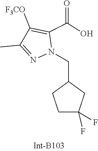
C1(C)=NN(CC2CCC(F)(F)C2)C(C(=O)O)=C1[F3CO]
